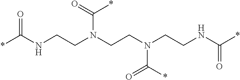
*C(NCCN(CCN(CCNC(*)=O)C(=O)*)C(*)=O)=O
